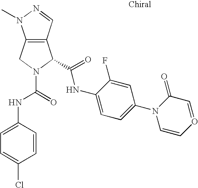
C12=C(C=NN1C)C(C(=O)NC1=CC=C(N3C=CO=CC3=O)C=C1F)N(C(=O)NC1=CC=C(Cl)C=C1)C2
